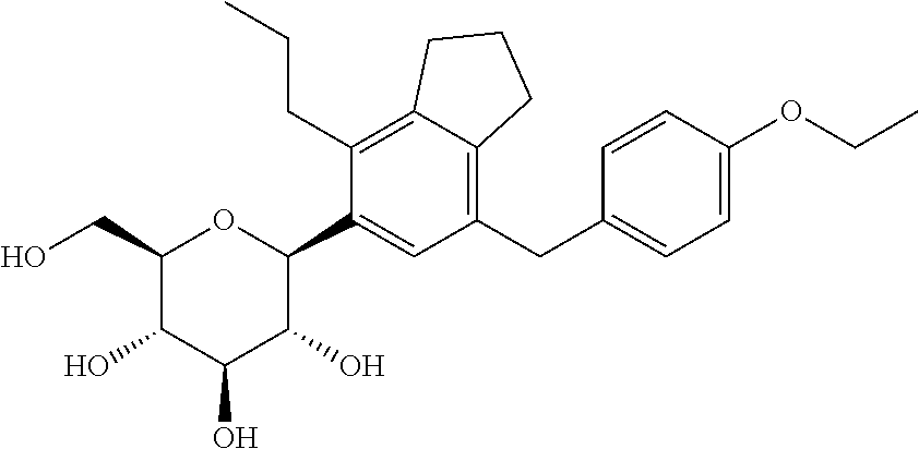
C1(CO)C(O)C(O)C(O)C(C2=CC(CC3=CC=C(OCC)C=C3)=C3C(=C2CCC)CCC3)O1
